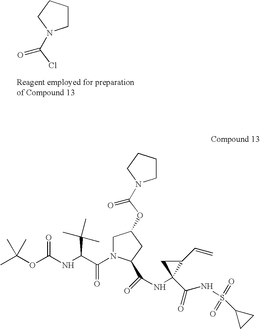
C1CCCN1C(=O)Cl.CC(OC(NC(C(N1CC(OC(N2CCCC2)=O)CC1C(=O)NC1(C(=O)NS(=O)(=O)C2CC2)C(C=C)C1)=O)C(C)(C)C)=O)(C)C
